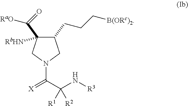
C1(CCC[B(ORc)2])C(C(=O)[RaO])([RbHN])CN(C(=[X])C(N[R3])([R1])[R2])C1
